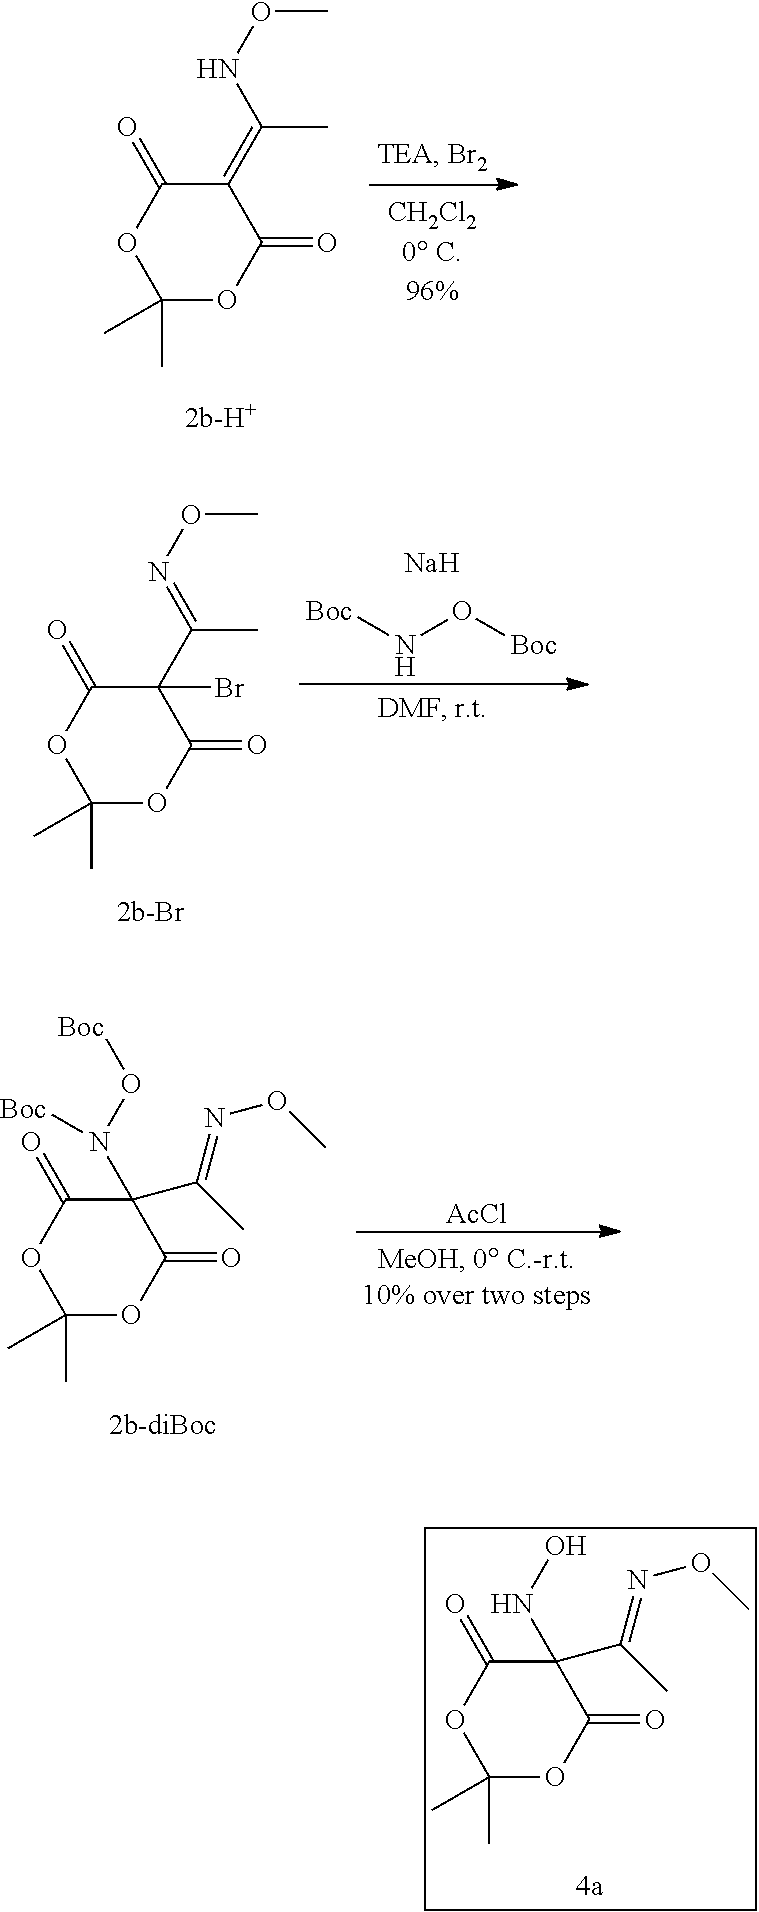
C1(C(C)=NOC)(N(O[Boc])[Boc])C(=O)OC(C)(C)OC1=O.[AcCl].C1(C(C)=NOC)(NO)C(=O)OC(C)(C)OC1=O.C1(=C(NOC)C)C(=O)OC(C)(C)OC1=O.C1(C(=NOC)C)(Br)C(=O)OC(C)(C)OC1=O.[Boc]NO[Boc].[Na]
